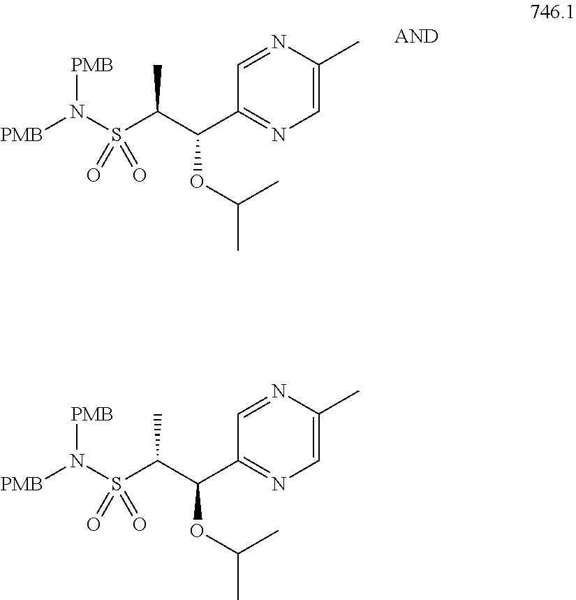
[PMB]N(S(C(C(C1=NC=C(C)N=C1)OC(C)C)C)(=O)=O)[PMB].[PMB]N(S(C(C(C1=NC=C(C)N=C1)OC(C)C)C)(=O)=O)[PMB]
